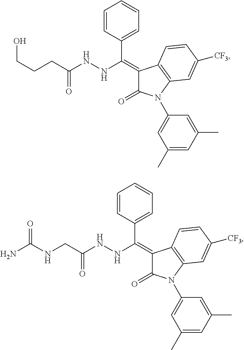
C(CCC(NNC(C1=CC=CC=C1)=C1C(=O)N(C2=CC(C)=CC(C)=C2)C2=C1C=CC([CF3])=C2)=O)O.C(NCC(NNC(C1=CC=CC=C1)=C1C(=O)N(C2=CC(C)=CC(C)=C2)C2=C1C=CC([CF3])=C2)=O)(=O)N
